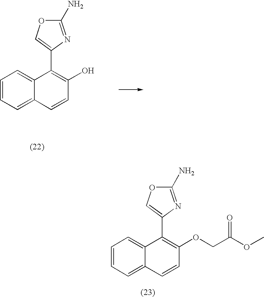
C1=CC=C2C(=C1)C(C1=COC(N)=N1)=C(O)C=C2.C1=CC=C2C(=C1)C(C1=COC(N)=N1)=C(OCC(OC)=O)C=C2
